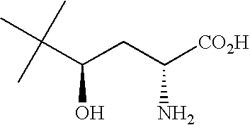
CC(C(CC(N)[CO2H])O)(C)C
